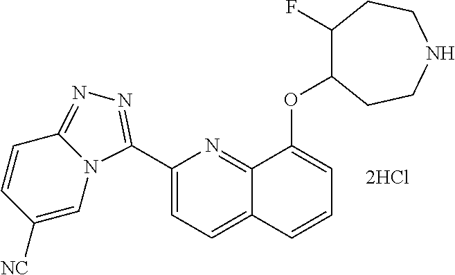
C1(C2=NN=C3N2C=C([NC])C=C3)=CC=C2C(=N1)C(OC1C(F)CCNCC1)=CC=C2
